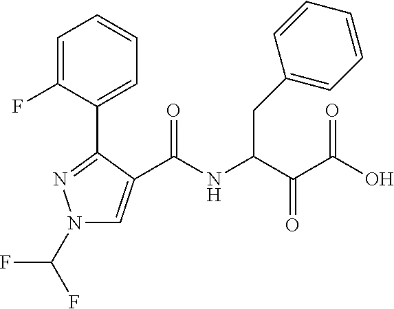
N1(C(F)F)C=C(C(NC(C(C(O)=O)=O)CC2=CC=CC=C2)=O)C(C2=CC=CC=C2F)=N1
